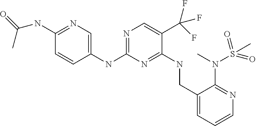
C1(NC2=NC=C(C(F)(F)F)C(NCC3=CC=CN=C3N(S(C)(=O)=O)C)=N2)=CN=C(NC(=O)C)C=C1
